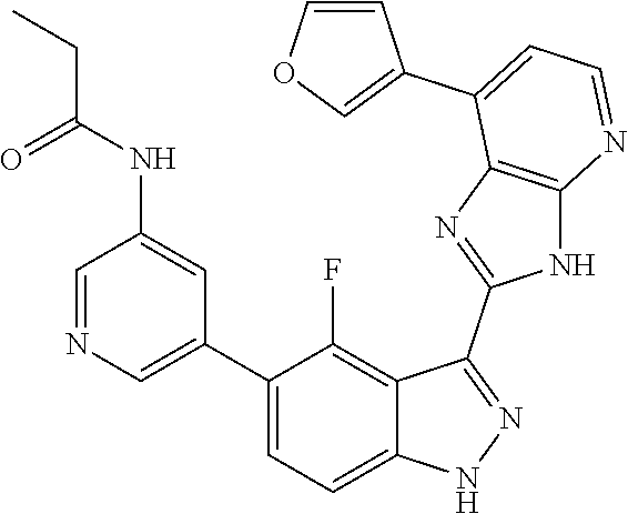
C1=NC=C(C2=CC=C3C(=C2F)C(C2=NC4=C(N2)N=CC=C4C2=COC=C2)=NN3)C=C1NC(=O)CC
